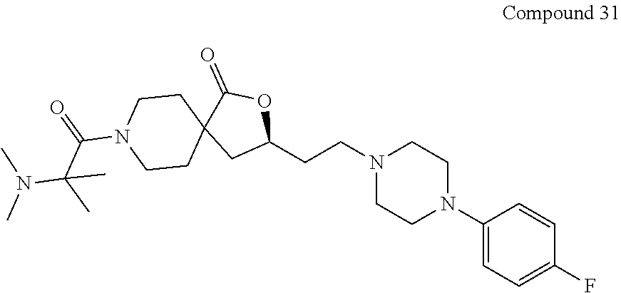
C1(N2CCN(CCC3OC(=O)C4(C3)CCN(C(C(N(C)C)(C)C)=O)CC4)CC2)=CC=C(F)C=C1
